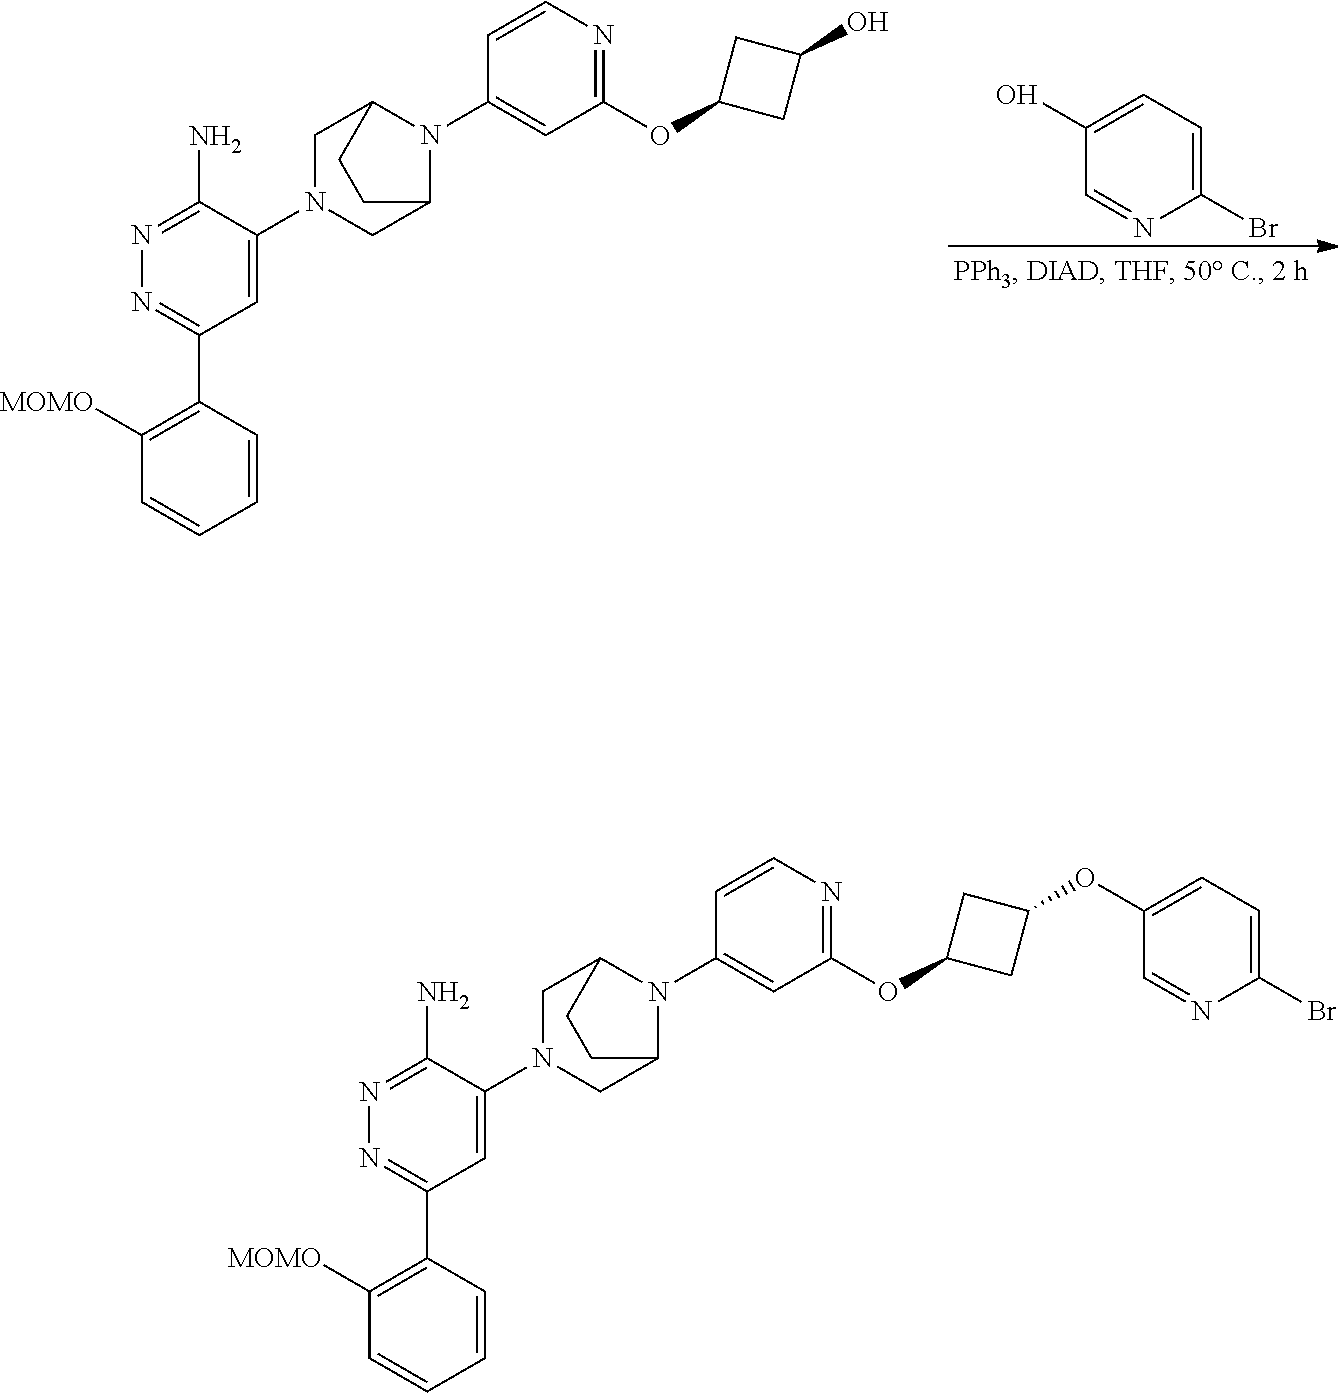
C1=C(N2CC3N(C4=CC(OC5CC(O)C5)=NC=C4)C(C2)CC3)C(N)=NN=C1C1=C([MOMO])C=CC=C1.C1(Br)=CC=C(O)C=N1.C1=C(N2CC3N(C4=CC(OC5CC(OC6=CC=C(Br)N=C6)C5)=NC=C4)C(C2)CC3)C(N)=NN=C1C1=C([MOMO])C=CC=C1
